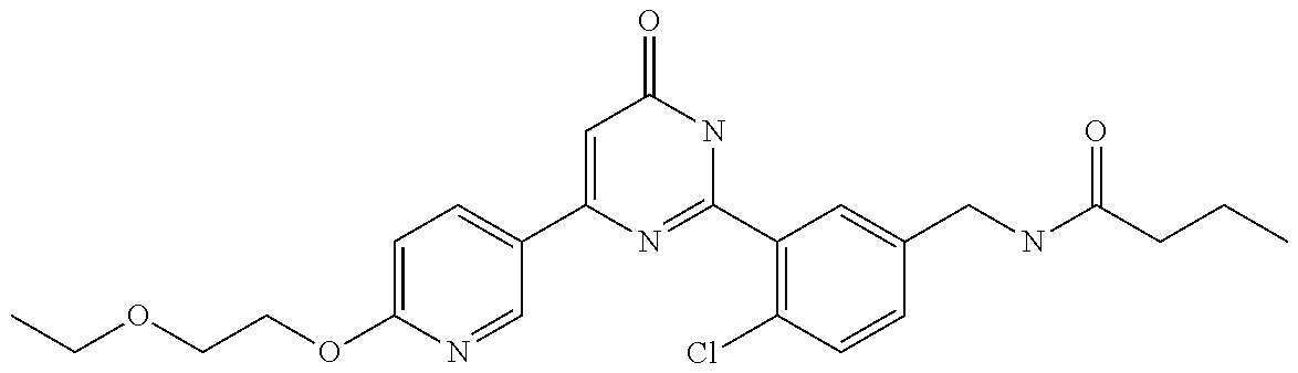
C1(C2=CC=C(OCCOCC)N=C2)=CC(=O)NC(C2=C(Cl)C=CC(CNC(CCC)=O)=C2)=N1
